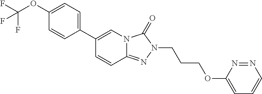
C1(OC(F)(F)F)=CC=C(C2=CN3C(=NN(CCCOC4=CC=CN=N4)C3=O)C=C2)C=C1
